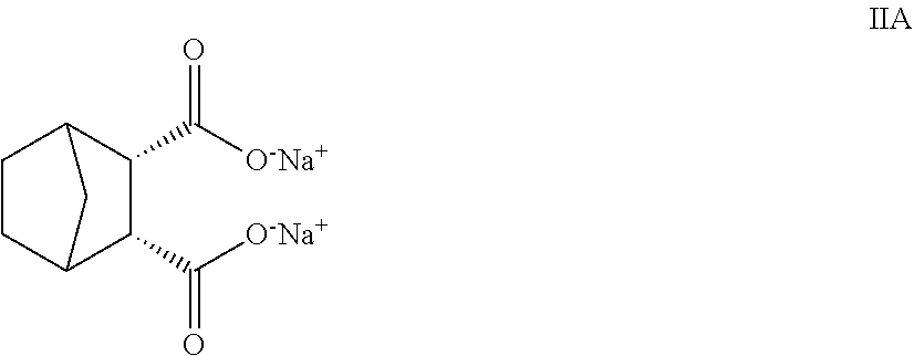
C1C2C(C([O-Na+])=O)C(C([O-Na+])=O)C(C1)C2
